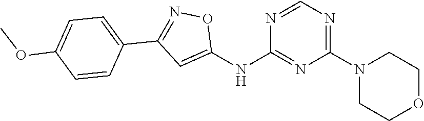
N1=CN=C(N2CCOCC2)N=C1NC1=CC(C2=CC=C(OC)C=C2)=NO1
